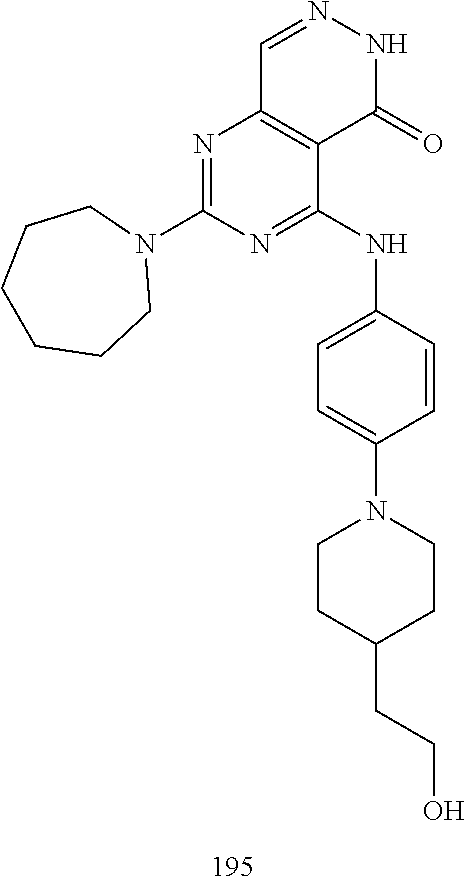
C1=NNC(=O)C2=C1N=C(N1CCCCCC1)N=C2NC1=CC=C(N2CCC(CCO)CC2)C=C1
